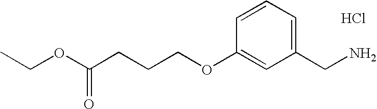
C1(CN)=CC=CC(OCCCC(OCC)=O)=C1.Cl
